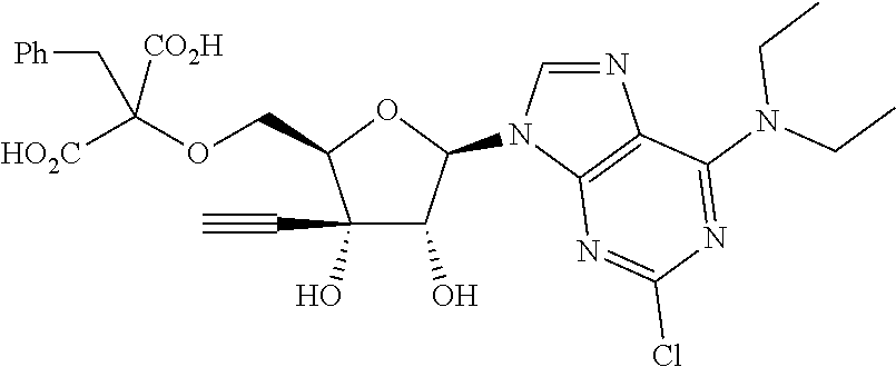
C(C1C(O)(C#C)C(O)C(N2C=NC3=C2N=C(Cl)N=C3N(CC)CC)O1)OC([HO2C])([CO2H])C[Ph]
